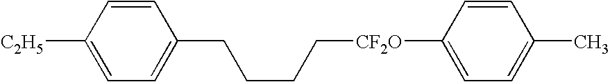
C1=CC([C2H5])=CC=C1CCCC[CF2O]C1=CC=C(C)C=C1
